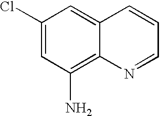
C1(Cl)=CC(N)=C2C(=C1)C=CC=N2
